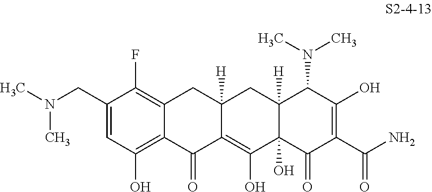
C1(CN(C)C)=CC(O)=C2C(=C1F)CC1([H])C(=C(O)C3(O)C([H])(C1)C(N(C)C)C(O)=C(C(N)=O)C3=O)C2=O
